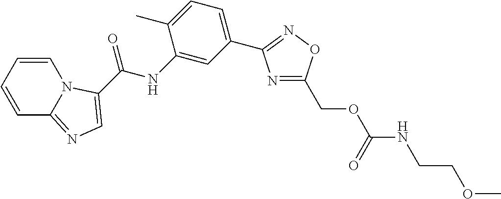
C1=CC=CC2=NC=C(C(NC3=CC(C4=NOC(COC(=O)NCCOC)=N4)=CC=C3C)=O)N12
